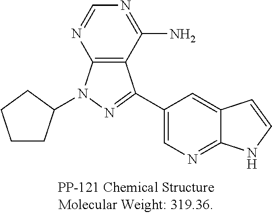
C1(N)=NC=NC2=C1C(C1=CN=C3C(=C1)C=CN3)=NN2C1CCCC1
